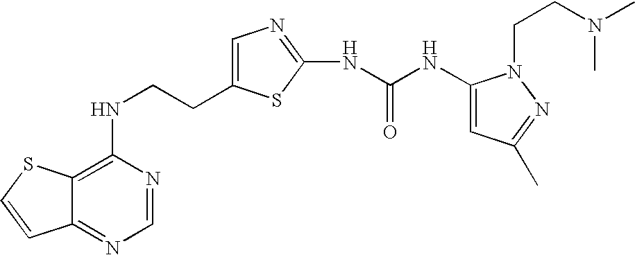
C(CNC1=C2C(=NC=N1)C=CS2)C1=CN=C(NC(=O)NC2=CC(C)=NN2CCN(C)C)S1
